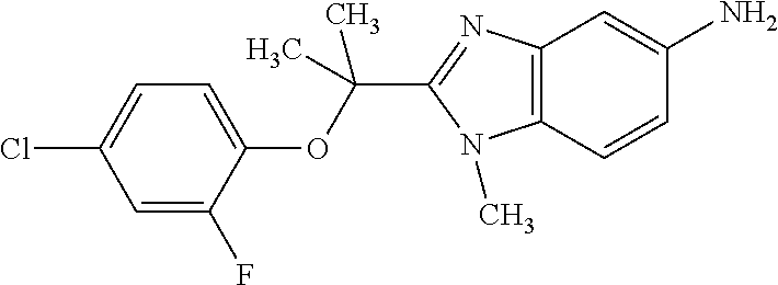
C1(F)=CC(Cl)=CC=C1OC(C1=NC2=C(N1C)C=CC(N)=C2)(C)C
